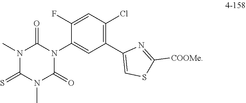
C1([COOMe])=NC(C2=C(Cl)C=C(F)C(N3C(=O)N(C)C(=S)N(C)C3=O)=C2)=CS1
